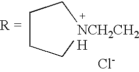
C1CC[NCH2CH2H]C1.[Cl-]
